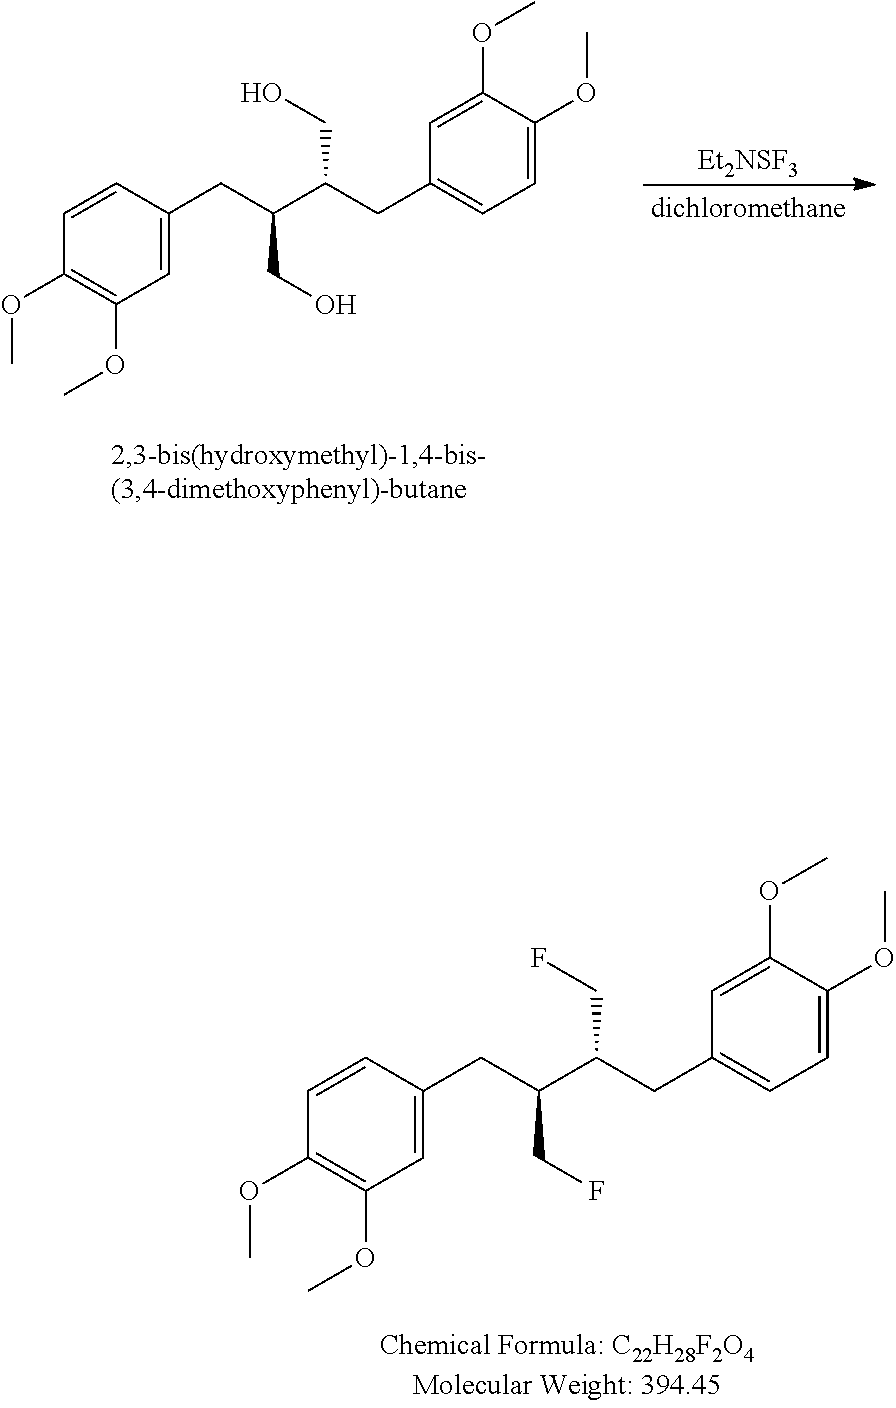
C1(OC)=C(OC)C=C(CC(C(CC2=CC=C(OC)C(OC)=C2)CF)CF)C=C1.[Et2NSF3].C1(OC)=C(OC)C=C(CC(C(CC2=CC=C(OC)C(OC)=C2)CO)CO)C=C1
